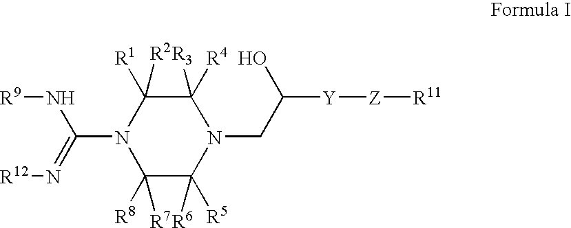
C1([R8])([R7])C([R5])([R6])N(CC([Y][Z][R11])O)C([R4])([R3])C([R1])([R2])N1C(=N[R12])N[R9]
